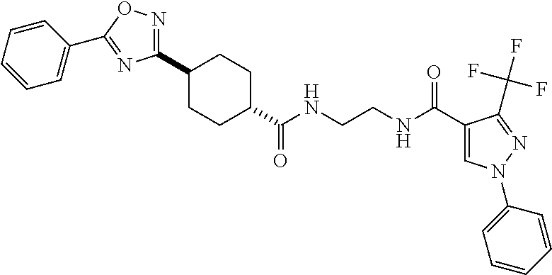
C1CC(C(NCCNC(C2=CN(C3=CC=CC=C3)N=C2C(F)(F)F)=O)=O)CCC1C1=NOC(C2=CC=CC=C2)=N1
